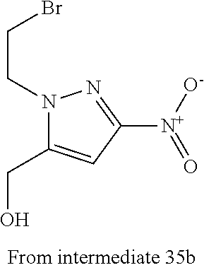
N1(CCBr)C(CO)=CC([N+]([O-])=O)=N1
